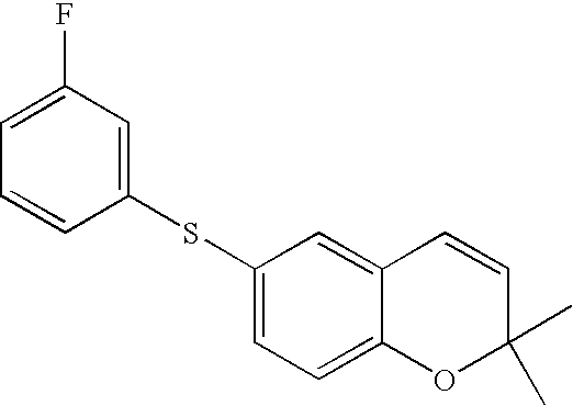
C1(SC2=CC=C3C(=C2)C=CC(C)(C)O3)=CC(F)=CC=C1
